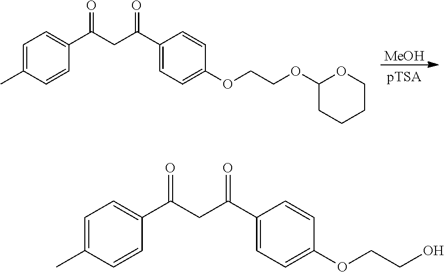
C1=C(C)C=CC(C(CC(C2=CC=C(OCCOC3CCCCO3)C=C2)=O)=O)=C1.[MeOH].C1=C(C)C=CC(C(CC(C2=CC=C(OCCO)C=C2)=O)=O)=C1
